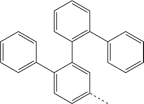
C1(C2=CC(C)=CC=C2C2=CC=CC=C2)=C(C2=CC=CC=C2)C=CC=C1
